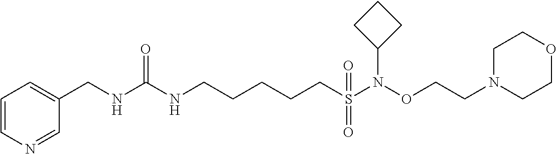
C1(CNC(NCCCCCS(N(OCCN2CCOCC2)C2CCC2)(=O)=O)=O)=CC=CN=C1
